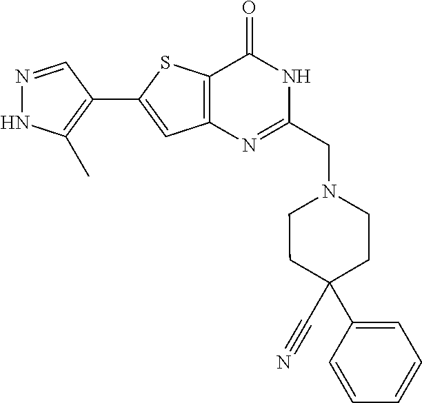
N1=CC(C2=CC3=C(S2)C(=O)NC(CN2CCC(C#N)(C4=CC=CC=C4)CC2)=N3)=C(C)N1
